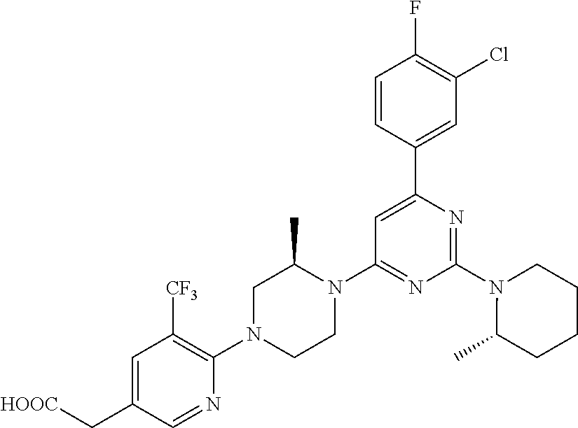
C1=C(C[HOOC])C=NC(N2CCN(C3=NC(N4C(C)CCCC4)=NC(C4=CC(Cl)=C(F)C=C4)=C3)C(C)C2)=C1[CF3]
